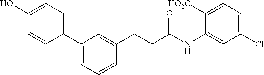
C1(C2=CC=CC(CCC(NC3=CC(Cl)=CC=C3[HO2C])=O)=C2)=CC=C(O)C=C1
